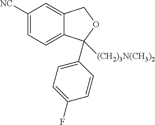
C1([NC])=CC=C2C(=C1)COC2(C1=CC=C(F)C=C1)[(CH2)3N(CH3)2]
